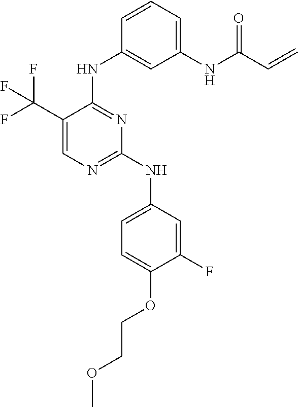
N(C1=NC=C(C(F)(F)F)C(NC2=CC(NC(=O)C=C)=CC=C2)=N1)C1=CC=C(OCCOC)C(F)=C1
